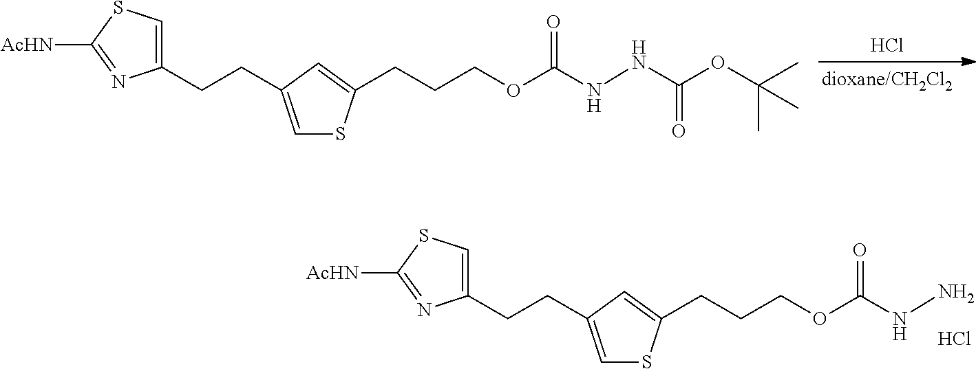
Cl.C1(CCC2=CSC(CCCOC(=O)NNC(OC(C)(C)C)=O)=C2)=CSC([AcHN])=N1.C1(CCC2=CSC(CCCOC(=O)NN)=C2)=CSC([AcHN])=N1.Cl
